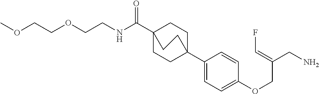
C1C2(C3=CC=C(OCC(CN)=CF)C=C3)CCC(C(=O)NCCOCCOC)(C1)CC2
